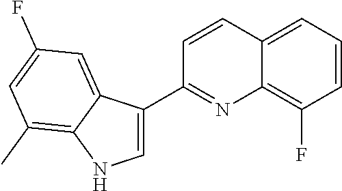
C12=CC=CC(F)=C1N=C(C1=CNC3=C(C)C=C(F)C=C13)C=C2
